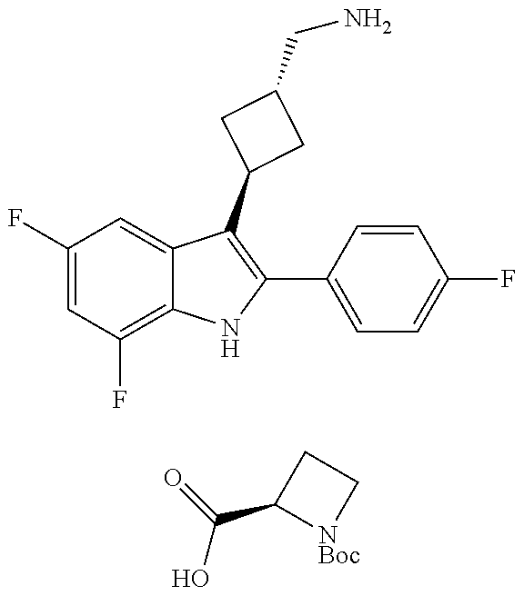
C1(F)=CC(F)=C2C(=C1)C(C1CC(CN)C1)=C(C1=CC=C(F)C=C1)N2.OC(C1[NBoc]CC1)=O
